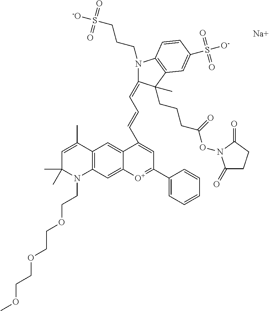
C1=C(C)C2=C(N(CCOCCOCCOC)C1(C)C)C=C1C(=C2)C(C=CC=C2N(CCCS([-O])(=O)=O)C3=C(C2(CCCC(ON2C(=O)CCC2=O)=O)C)C=C(S([O-])(=O)=O)C=C3)=CC(C2=CC=CC=C2)=[O+]1.[Na]
